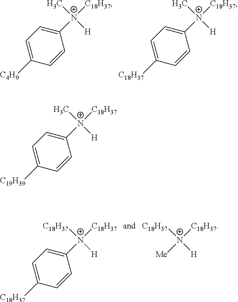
C[N+]([H])([C18H37])C1=CC=C([C4H9])C=C1.C[N+]([H])([C18H37])C1=CC=C([C18H37])C=C1.[C18H37][N+]([H])([C18H37])C1=CC=C([C18H37])C=C1.[C18H37][N+]([H])([C18H37])[Me].C[N+]([H])([C18H37])C1=CC=C([C19H39])C=C1
